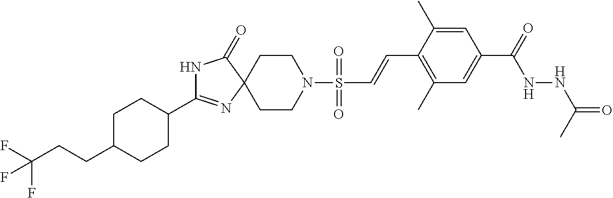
N1C(=O)C2(N=C1C1CCC(CCC(F)(F)F)CC1)CCN(S(=O)(=O)C=CC1=C(C)C=C(C(NNC(=O)C)=O)C=C1C)CC2
